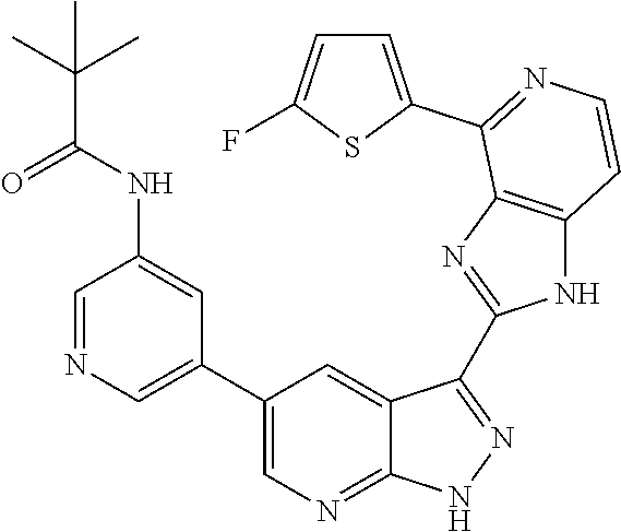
C1=NC=C(C2=CN=C3C(=C2)C(C2=NC4=C(N2)C=CN=C4C2=CC=C(F)S2)=NN3)C=C1NC(C(C)(C)C)=O
